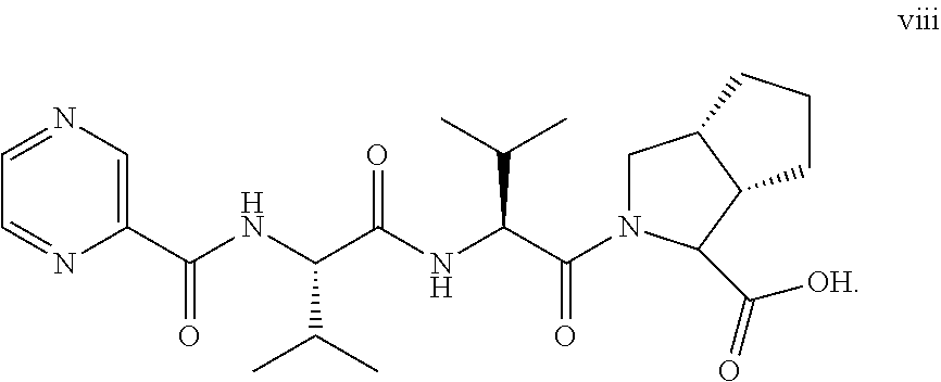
C1(C(NC(C(NC(C(=O)N2CC3C(C2C(=O)[OH])CCC3)C(C)C)=O)C(C)C)=O)=CN=CC=N1
